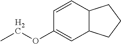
C1=CC2C(C=C1OCC)CCC2
